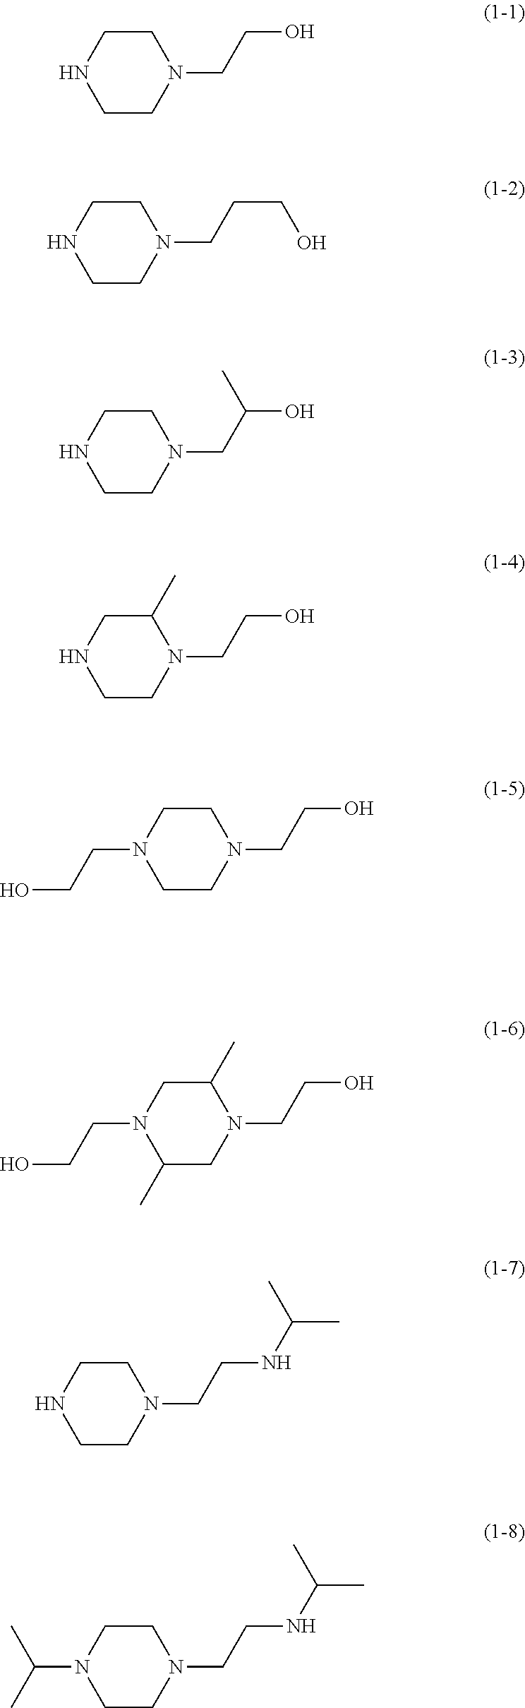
N1CCN(CCO)CC1.N1CCN(CCCO)CC1.N1CCN(CC(O)C)CC1.N1CCN(CCO)C(C)C1.N1(CCO)CCN(CCO)CC1.N1(CCO)C(C)CN(CCO)C(C)C1.N1CCN(CCNC(C)C)CC1.N1(C(C)C)CCN(CCNC(C)C)CC1
